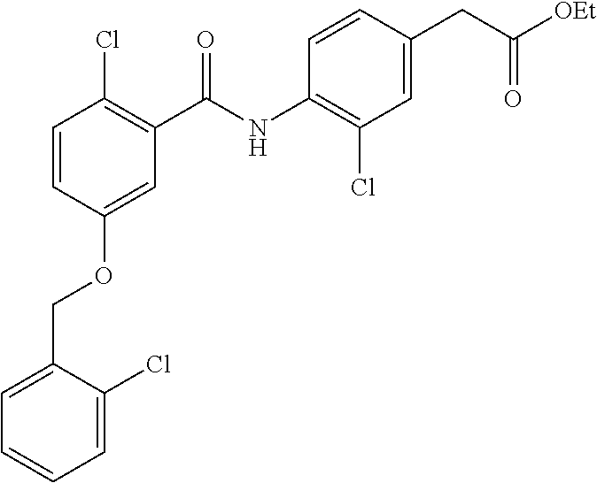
C1=C(COC2=CC(C(NC3=C(Cl)C=C(CC([OEt])=O)C=C3)=O)=C(Cl)C=C2)C(Cl)=CC=C1
